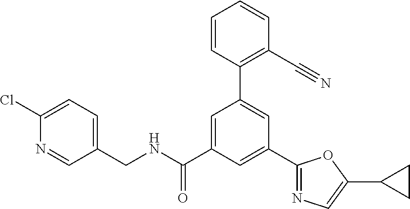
C(NC(C1=CC(C2=C(C#N)C=CC=C2)=CC(C2=NC=C(C3CC3)O2)=C1)=O)C1=CC=C(Cl)N=C1
